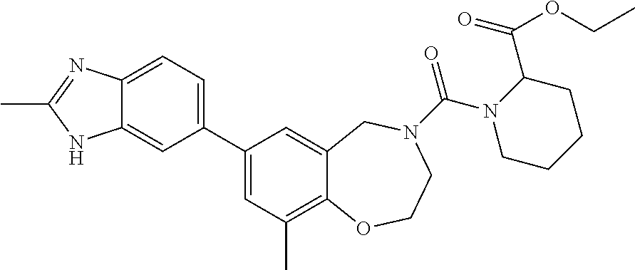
C12=CC=C(C3=CC(C)=C4C(=C3)CN(C(=O)N3CCCCC3C(=O)OCC)CCO4)C=C1NC(C)=N2
